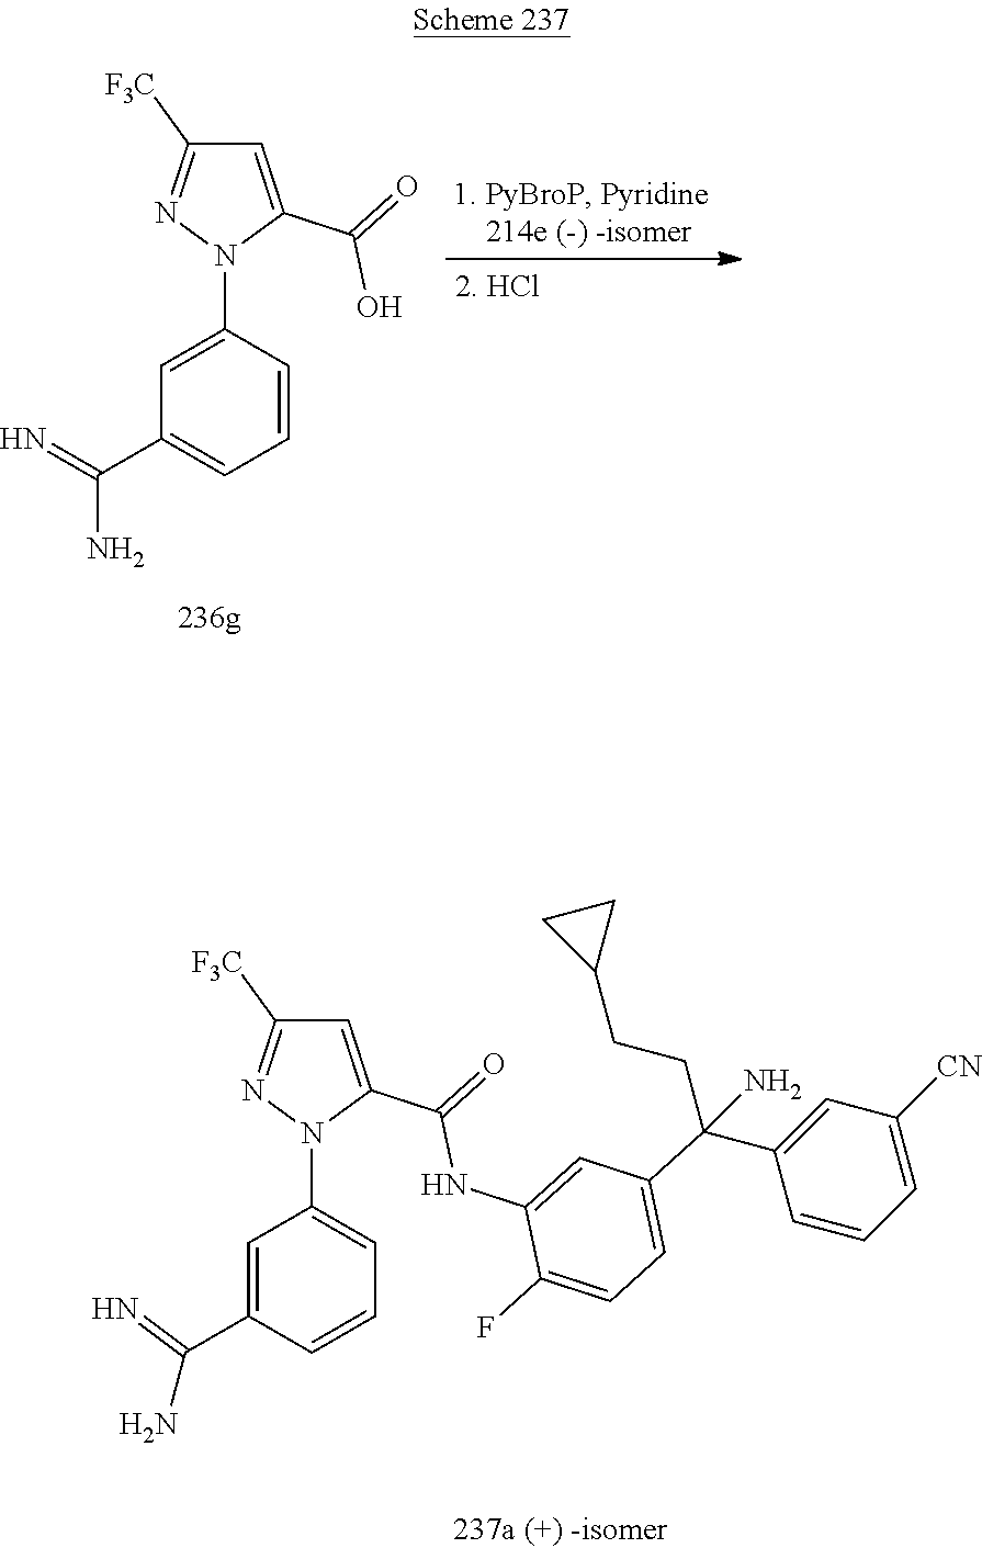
C1=C(N2C(C(=O)O)=CC([F3C])=N2)C=CC=C1C(=N)N.C1=C(C(=N)N)C=CC=C1N1C(C(=O)NC2=CC(C(CCC3CC3)(C3=CC([CN])=CC=C3)N)=CC=C2F)=CC([F3C])=N1
